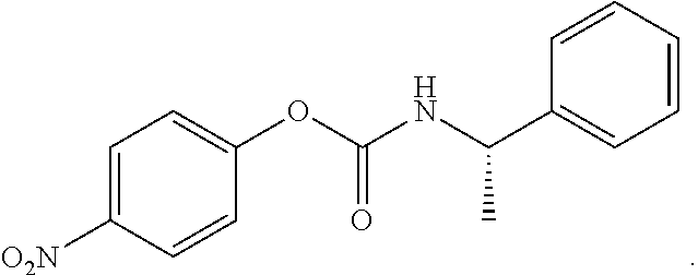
C1=C([O2N])C=CC(OC(NC(C2=CC=CC=C2)C)=O)=C1
